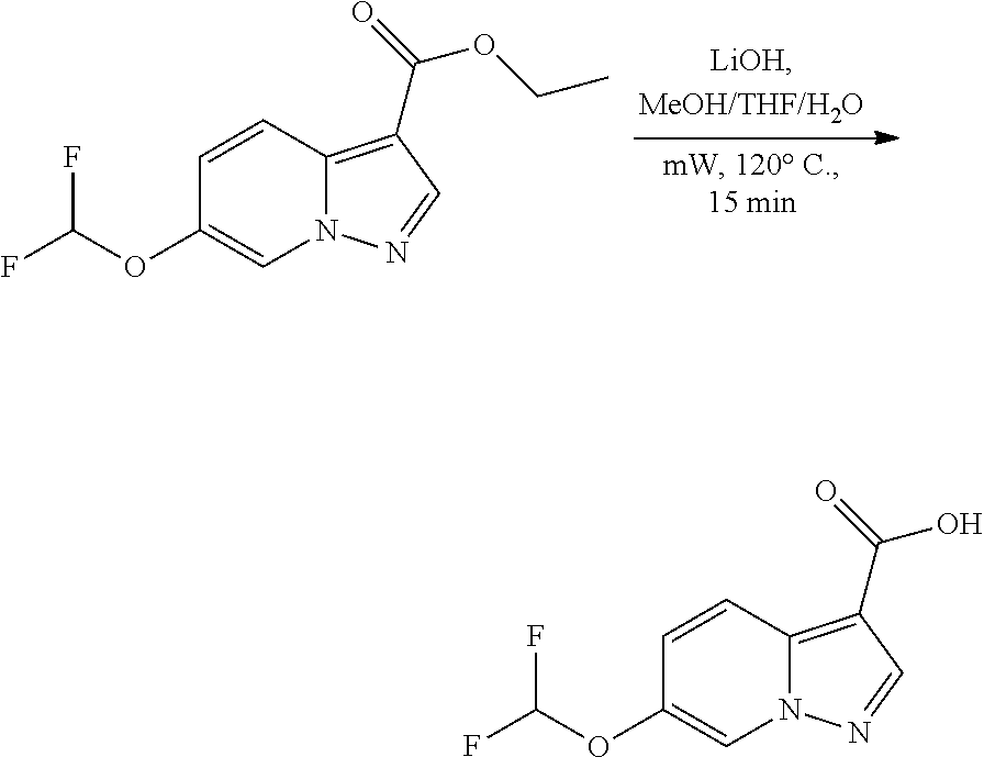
C1=CC2=C(C(=O)OCC)C=NN2C=C1OC(F)F.C1=CC2=C(C(=O)O)C=NN2C=C1OC(F)F
